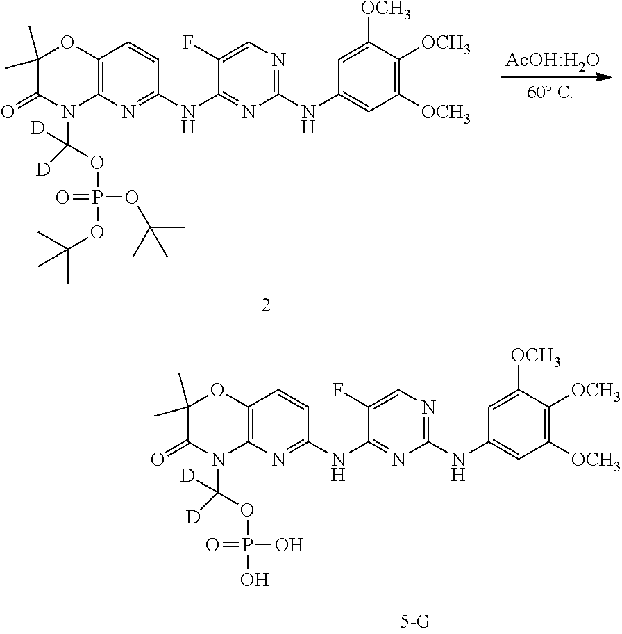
C12=C(N=C(NC3=NC(NC4=CC([OCH3])=C([OCH3])C([OCH3])=C4)=NC=C3F)C=C1)N(C(OP(=O)(OC(C)(C)C)OC(C)(C)C)([D])[D])C(=O)C(C)(C)O2.[AcOH:H2O].C12=C(N=C(NC3=NC(NC4=CC([OCH3])=C([OCH3])C([OCH3])=C4)=NC=C3F)C=C1)N(C(OP(=O)(O)O)([D])[D])C(=O)C(C)(C)O2
